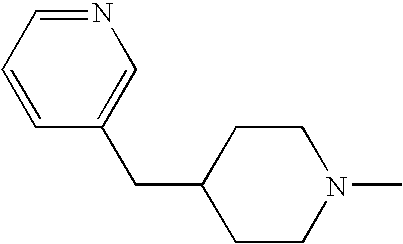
N1=CC=CC(CC2CCN(C)CC2)=C1
